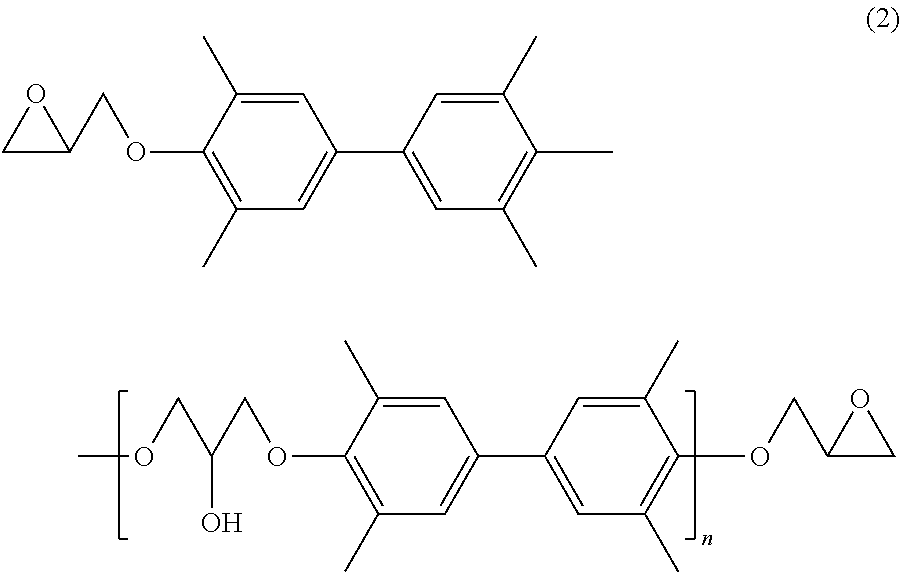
C1=C(C)C(OCC2OC2)=C(C)C=C1C1=CC(C)=C(C)C(C)=C1.O(CC(COC1=C(C)C=C(C2=CC(C)=C(OCC3OC3)C(C)=C2)C=C1C)O)C
